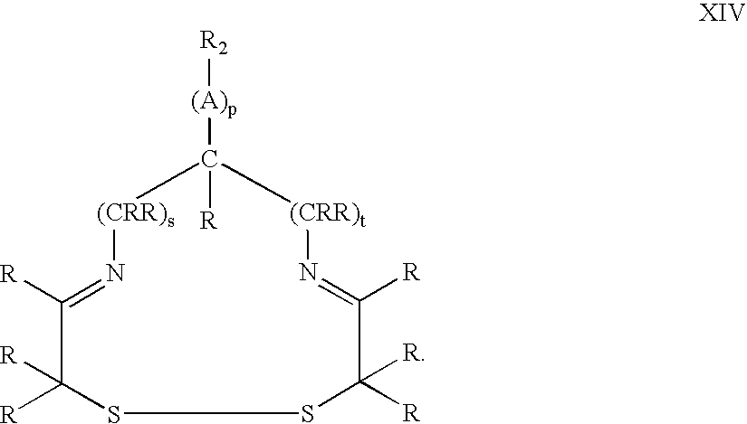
C1([R])([R])C([R])=N[(CRR)s]C([(A)p][R2])([R])[(CRR)t]N=C([R])C([R])([R])SS1
